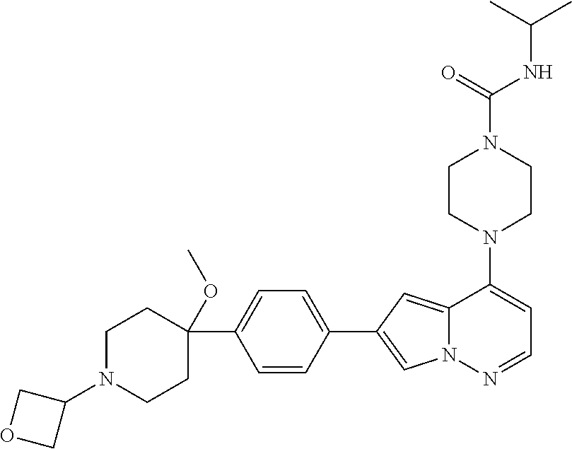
N1(C2=CC=NN3C2=CC(C2=CC=C(C4(OC)CCN(C5COC5)CC4)C=C2)=C3)CCN(C(NC(C)C)=O)CC1
